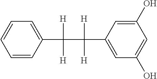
C1=CC=CC(C([H])(C(C2=CC(O)=CC(O)=C2)([H])[H])[H])=C1
